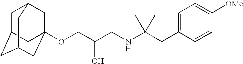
O(CC(CNC(CC1=CC=C([OMe])C=C1)(C)C)O)C12CC3CC(CC(C1)C3)C2
